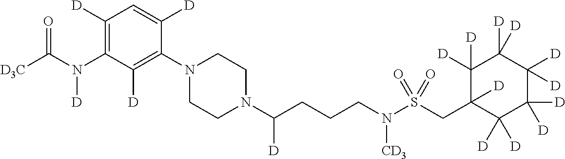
C1([D])=C(N(C([D3C])=O)[D])C([D])=C(N2CCN(C(CCCN(S(CC3([D])C([D])([D])C([D])([D])C([D])([D])C([D])([D])C3([D])[D])(=O)=O)[CD3])[D])CC2)C([D])=C1
